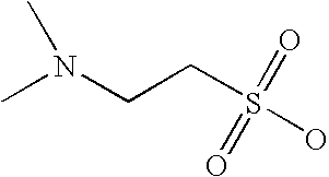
CN(CCS(=O)(=O)O)C
